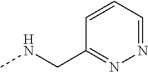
C1(CNC)=NN=CC=C1
